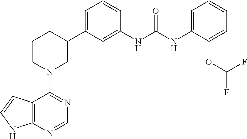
C12=C(N=CN=C1N1CC(C3=CC=CC(NC(NC4=CC=CC=C4OC(F)F)=O)=C3)CCC1)NC=C2
